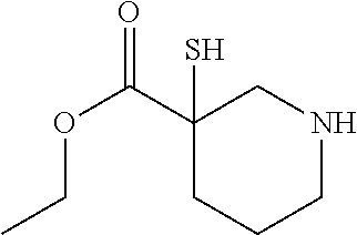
CCOC(C1(S)CCCNC1)=O
